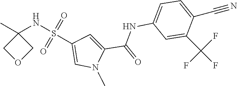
O=S(=O)(NC1(C)COC1)C1=CN(C)C(C(=O)NC2=CC=C(C#N)C(C(F)(F)F)=C2)=C1
